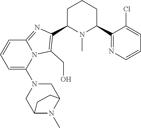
C1C(C2=C(CO)N3C(=N2)C=CC=C3N2CC3N(C)C(C2)CC3)N(C)C(C2=NC=CC=C2Cl)CC1
